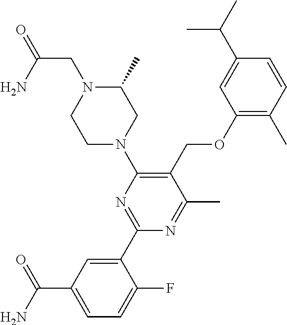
C1(OCC2=C(N3CC(C)N(CC(=O)N)CC3)N=C(C3=CC(C(N)=O)=CC=C3F)N=C2C)=C(C)C=CC(C(C)C)=C1
